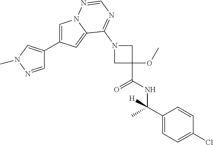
C1=C(C2=CN(C)N=C2)C=C2N1N=CN=C2N1CC(OC)(C(NC(C2=CC=C(Cl)C=C2)(C)[H])=O)C1
